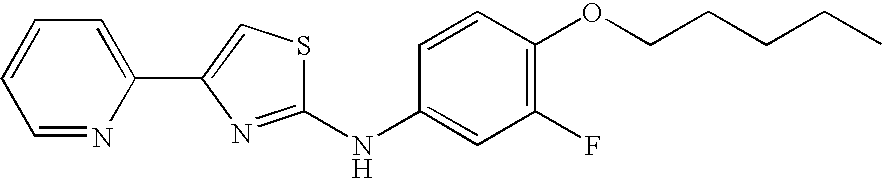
C1(F)=C(OCCCCC)C=CC(NC2=NC(C3=CC=CC=N3)=CS2)=C1
